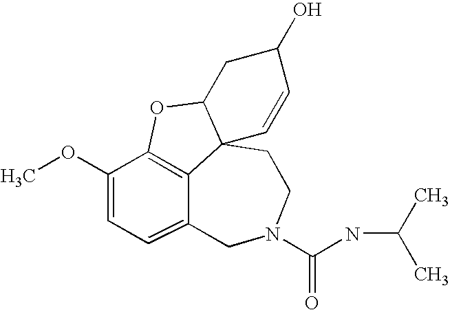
C12=C3C(OC)=CC=C1CN(C(NC(C)C)=O)CCC21C(O3)CC(O)C=C1
